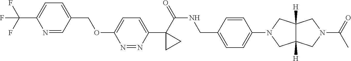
C(C1=CC=C(C(F)(F)F)N=C1)OC1=CC=C(C2(C(NCC3=CC=C(N4CC5([H])C([H])(C4)CN(C(=O)C)C5)C=C3)=O)CC2)N=N1
